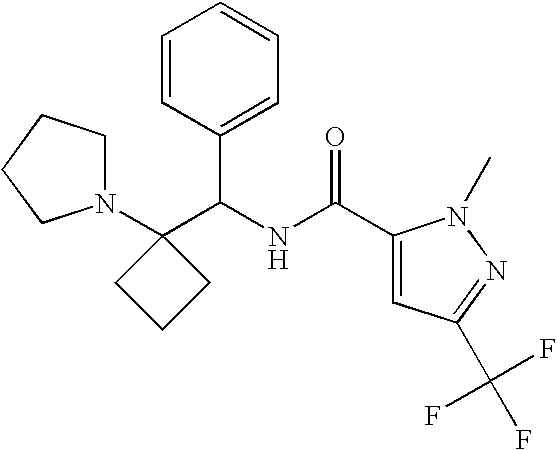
N1(C2(C(NC(C3=CC(C(F)(F)F)=NN3C)=O)C3=CC=CC=C3)CCC2)CCCC1
